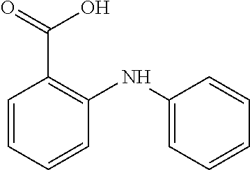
C1(NC2=C(C(=O)O)C=CC=C2)=CC=CC=C1
